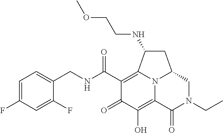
C1=C(F)C=C(F)C(CNC(C2=C3C(NCCOC)CC4CN(CC)C(=O)C(=C(O)C2=O)N34)=O)=C1
